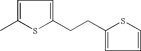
C1=C(C)SC(CCC2=CC=CS2)=C1
